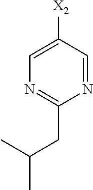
N1=CC([X2])=CN=C1CC(C)C
